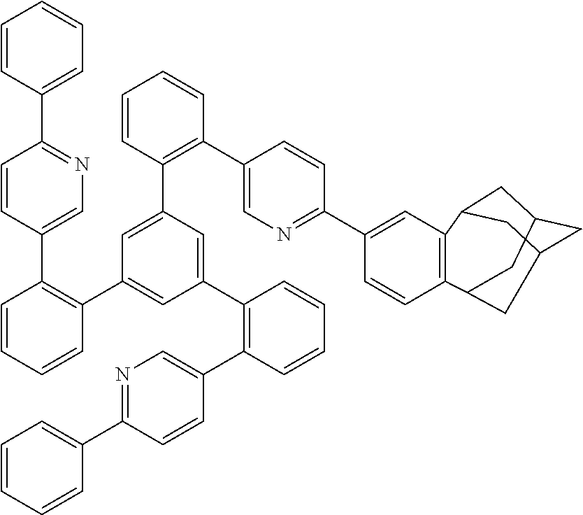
C1=CC(C2=NC=C(C3=C(C4=CC(C5=C(C6=CN=C(C7=CC=CC=C7)C=C6)C=CC=C5)=CC(C5=C(C6=CN=C(C7=CC8=C(C=C7)C7CC(CC8C)CCC7)C=C6)C=CC=C5)=C4)C=CC=C3)C=C2)=CC=C1
